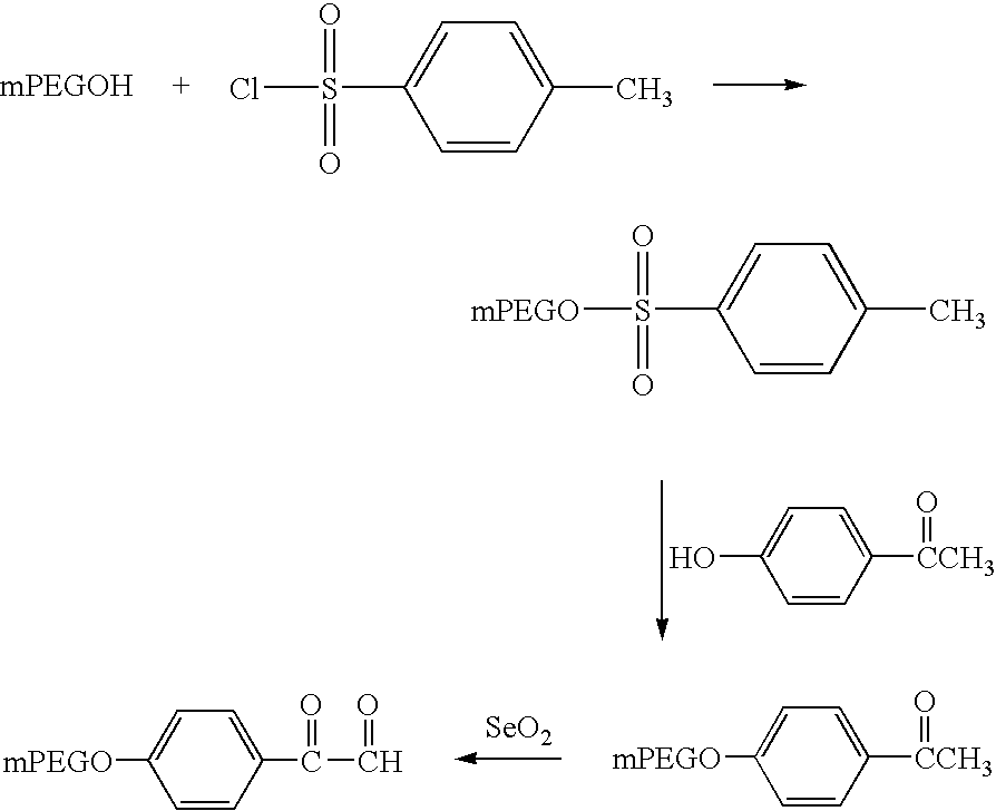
C1=CC([CCH3]=O)=CC=C1O.C1=CC(C)=CC=C1S([mPEGO])(=O)=O.C1=CC(C)=CC=C1S(Cl)(=O)=O.C1=CC([CCH3]=O)=CC=C1[mPEGO].[SeO2].C1=CC(C(=O)C=O)=CC=C1[mPEGO]
